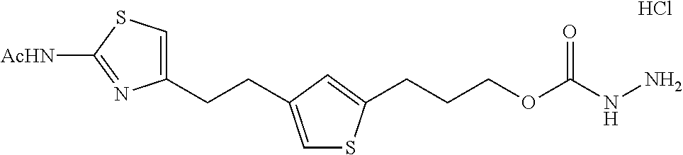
Cl.C1(CCC2=CSC(CCCOC(NN)=O)=C2)=CSC([AcHN])=N1
